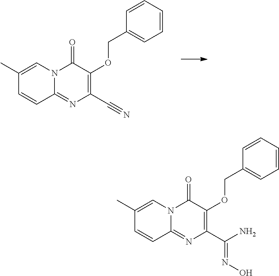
N12C(=NC(C#N)=C(OCC3=CC=CC=C3)C1=O)C=CC(C)=C2.N12C(=NC(C(N)=NO)=C(OCC3=CC=CC=C3)C1=O)C=CC(C)=C2
